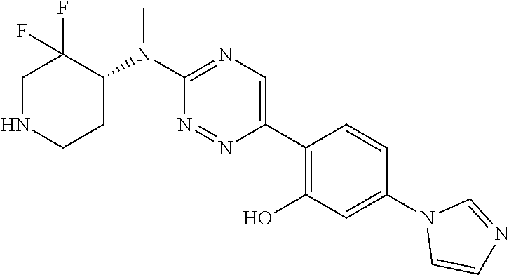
C1NCCC(N(C2=NC=C(C3=C(O)C=C(N4C=CN=C4)C=C3)N=N2)C)C1(F)F
